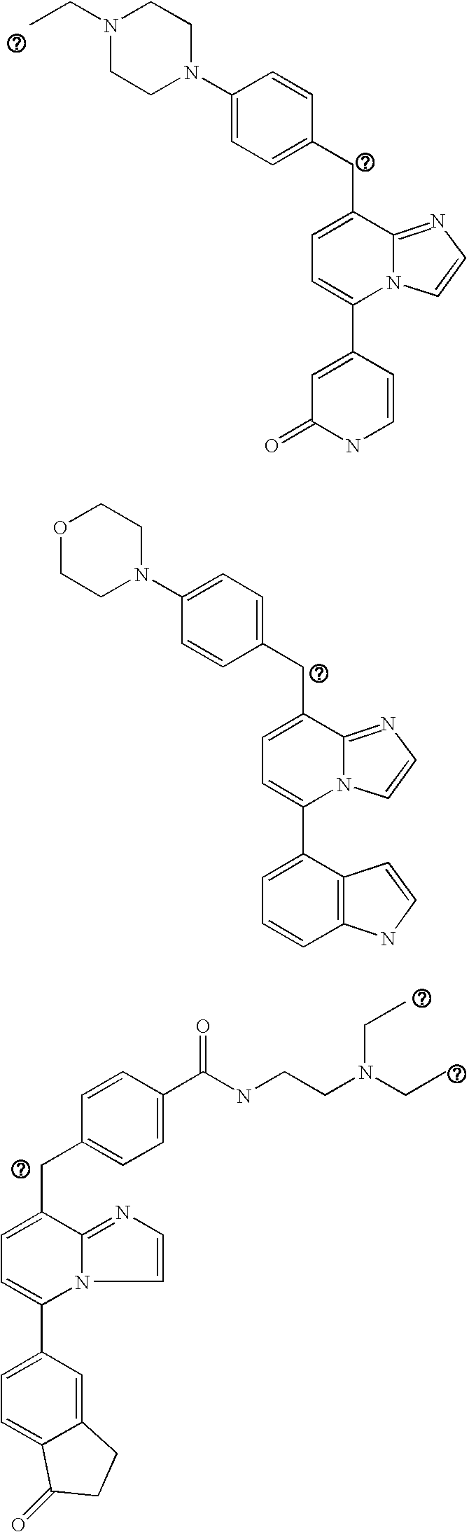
C1=C(C2=CC=C(CC3=CC=C(N4CCN(CC)CC4)C=C3)C3=NC=CN23)C=CNC1=O.C1(C2=CC=C(CC3=CC=C(N4CCOCC4)C=C3)C3=NC=CN23)=CC=CC2=C1C=CN2.C1(C2=CC=C(CC3=CC=C(C(NCCN(CC)CC)=O)C=C3)C3=NC=CN23)=CC=C2C(=C1)CCC2=O
